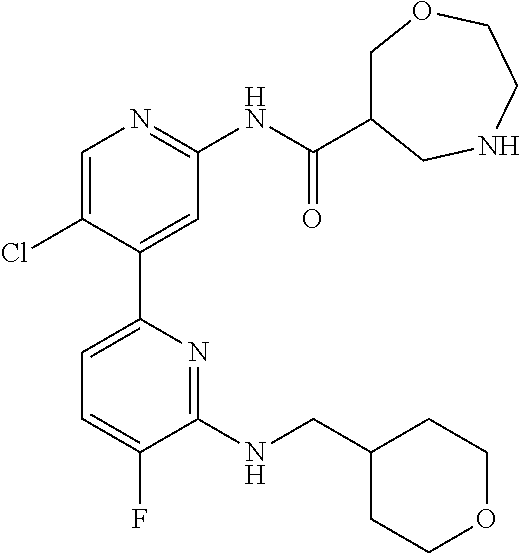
C1=C(Cl)C(C2=CC=C(F)C(NCC3CCOCC3)=N2)=CC(NC(C2COCCNC2)=O)=N1
